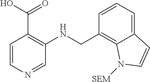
C1(CNC2=C(C(O)=O)C=CN=C2)=C2C(=CC=C1)C=CN2[SEM]
